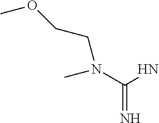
N(C(N)=N)(CCOC)C
